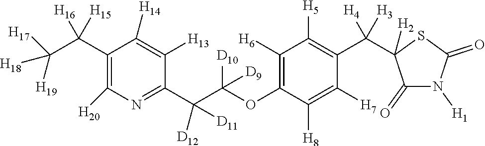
C1(C(C([H19])([H18])[H17])([H16])[H15])=C([H20])N=C(C(C(OC2=C([H6])C([H5])=C(C([H4])([H3])C3([H2])C(=O)N([H1])C(=O)S3)C([H7])=C2[H8])([D10])[D9])([D12])[D11])C([H13])=C1[H14]
